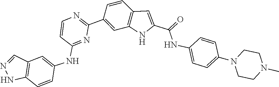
C1(C2=NC=CC(NC3=CC4=C(NN=C4)C=C3)=N2)=CC2=C(C=C1)C=C(C(=O)NC1=CC=C(N3CCN(C)CC3)C=C1)N2
